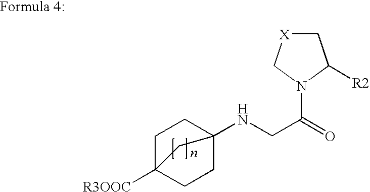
C1C2([R3OOC])CCC(NCC(=O)N3C[X]CC3[R2])(C1)C2
